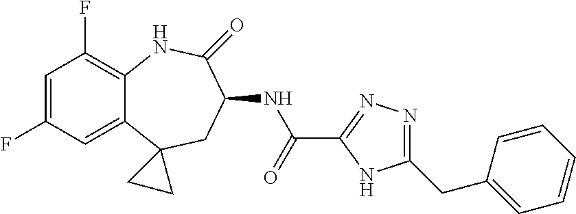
C1=C(F)C=C2C(=C1F)NC(=O)C(NC(C1=NN=C(CC3=CC=CC=C3)N1)=O)CC21CC1
